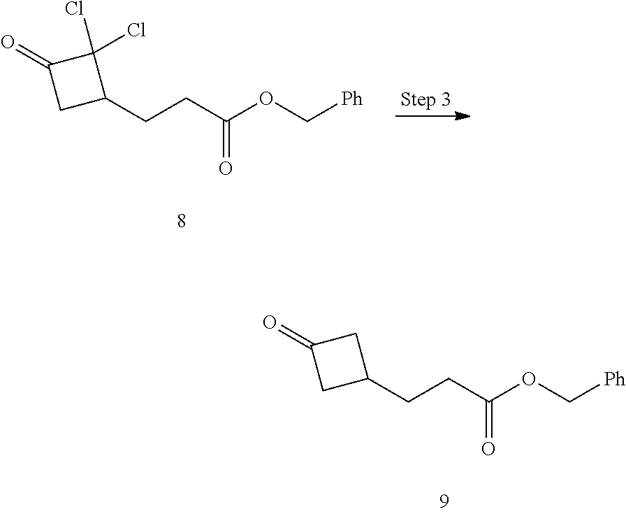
C1(CCC(OC[Ph])=O)CC(=O)C1.C1(CCC(OC[Ph])=O)C(Cl)(Cl)C(=O)C1
